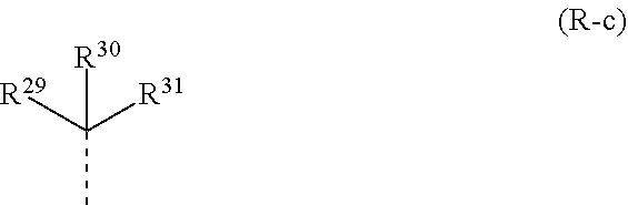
C(C)([R31])([R29])[R30]
